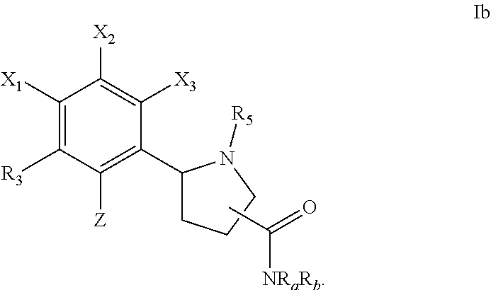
C1([X1])=C([R3])C([Z])=C(C2CCCN2[R5])C([X3])=C1[X2].CC(=O)[NRaRb]
